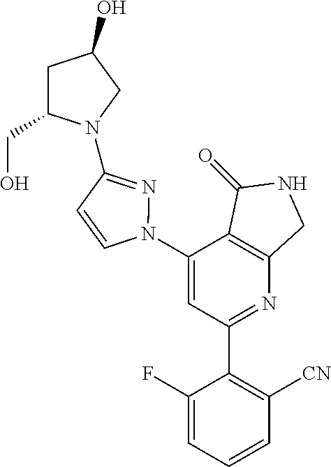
C1(N2N=C(N3C(CO)CC(O)C3)C=C2)=CC(C2=C([CN])C=CC=C2F)=NC2=C1C(=O)NC2
